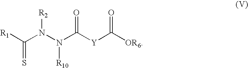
C(=S)([R1])N(N(C([Y]C([OR6])=O)=O)[R10])[R2]
